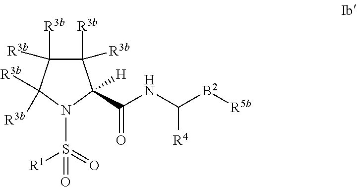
C1([R3b])([R3b])C([R3b])([R3b])C([R3b])([R3b])N(S([R1])(=O)=O)C1([H])C(NC([B2][R5b])[R4])=O
